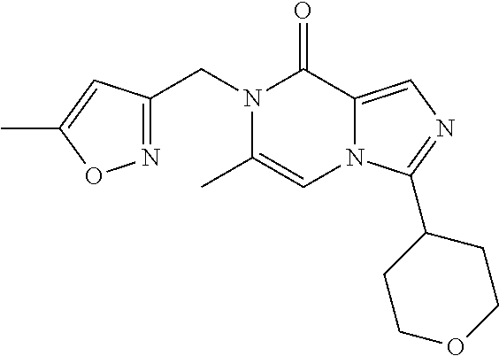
C(N1C(C)=CN2C(=CN=C2C2CCOCC2)C1=O)C1=NOC(C)=C1
